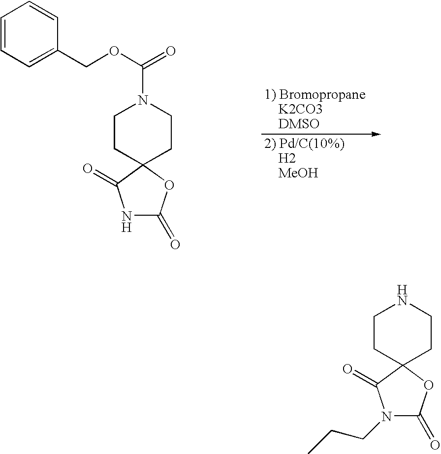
C1=CC=C(COC(=O)N2CCC3(CC2)OC(=O)NC3=O)C=C1.N1CCC2(CC1)OC(=O)N(CCC)C2=O
